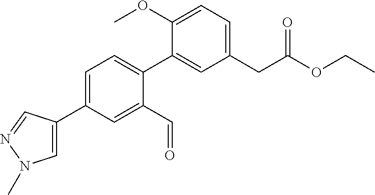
C1=C(C2=CC=C(C3=CC(CC(OCC)=O)=CC=C3OC)C(C=O)=C2)C=NN1C
